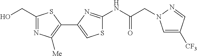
N(C(=O)CN1C=C([CF3])C=N1)C1=NC(C2=C([Me])N=C(CO)S2)=CS1
